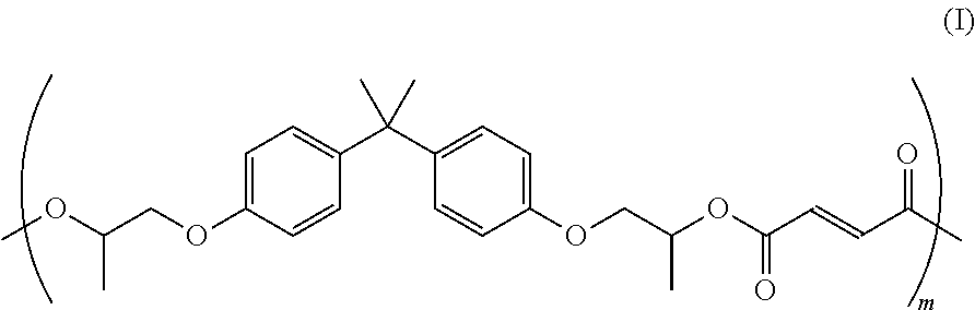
COC(C)COC1=CC=C(C(C)(C)C2=CC=C(OCC(OC(C=CC(C)=O)=O)C)C=C2)C=C1
